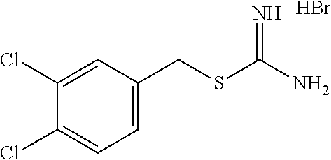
C1(CSC(N)=N)=CC=C(Cl)C(Cl)=C1.Br
